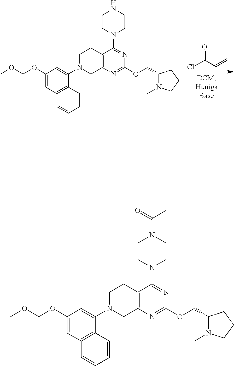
N1(C2=CC(OCOC)=CC3=C2C=CC=C3)CC2=C(CC1)C(N1CCNCC1)=NC(OCC1N(C)CCC1)=N2.ClC(=O)C=C.N1(C2=CC(OCOC)=CC3=C2C=CC=C3)CC2=C(CC1)C(N1CCN(C(=O)C=C)CC1)=NC(OCC1N(C)CCC1)=N2
